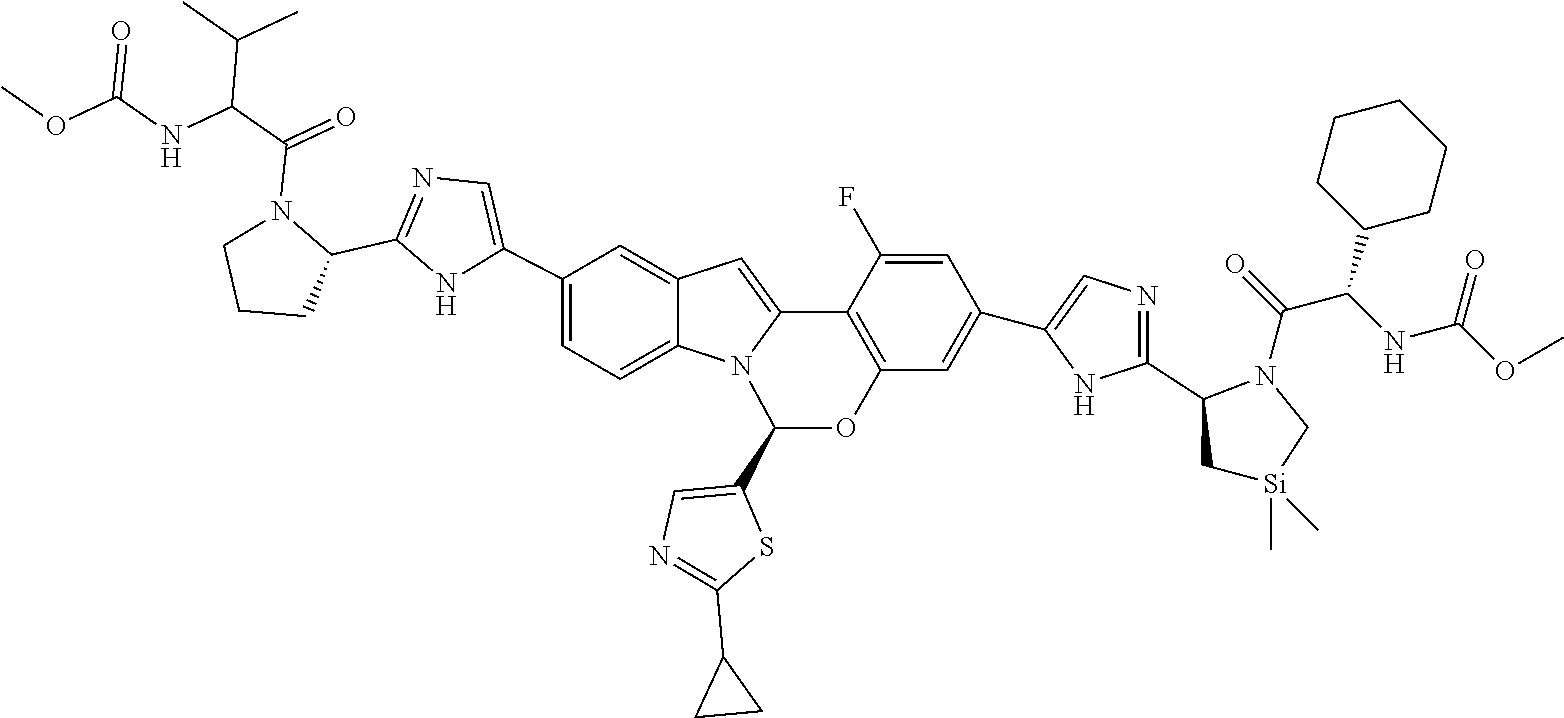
C1(C2=CN=C(C3N(C(C(NC(OC)=O)C(C)C)=O)CCC3)N2)=CC=C2C(=C1)C=C1N2C(C2=CN=C(C3CC3)S2)OC2=C1C(F)=CC(C1=CN=C(C3N(C(C(NC(=O)OC)C4CCCCC4)=O)C[Si](C)(C)C3)N1)=C2
